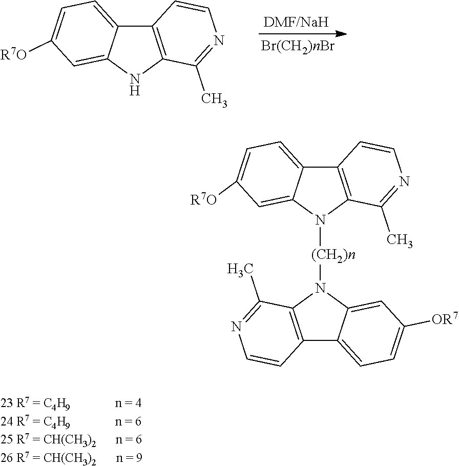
C12=C(NC3=CC([R7O])=CC=C13)C(C)=NC=C2.C12=C(N([(CH2)n]N3C4=CC([OR7])=CC=C4C4=C3C(C)=NC=C4)C3=CC([R7O])=CC=C13)C(C)=NC=C2
